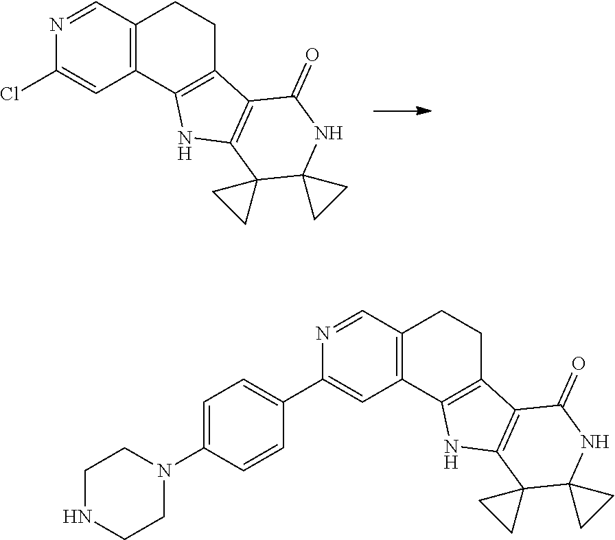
C1(Cl)=CC2=C(C=N1)CCC1=C2NC2=C1C(=O)NC1(C23CC3)CC1.C1(C2=CC=C(N3CCNCC3)C=C2)=CC2=C(C=N1)CCC1=C2NC2=C1C(=O)NC1(C23CC3)CC1
